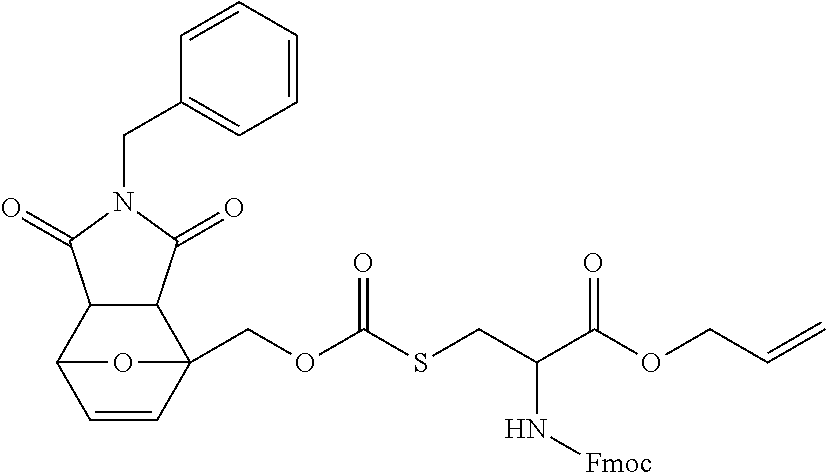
C(N1C(=O)C2C(C1=O)C1(COC(SCC(C(OCC=C)=O)N[Fmoc])=O)C=CC2O1)C1=CC=CC=C1
